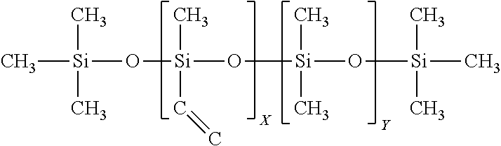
C[Si](O[Si](O[Si](O[Si](C)(C)C)(C)C)(C=C)C)(C)C
